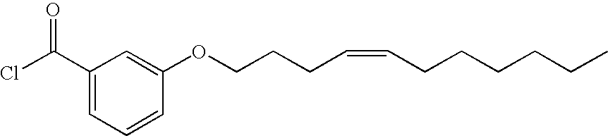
C1(C(Cl)=O)=CC=CC(OCCCC=CCCCCCC)=C1
